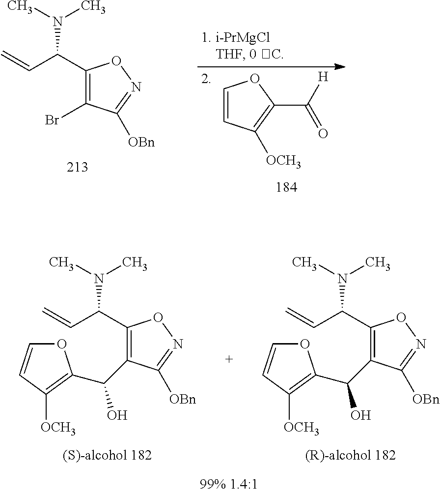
C1(C(N(C)C)C=C)=C(Br)C([OBn])=NO1.C1=CC([OCH3])=C(C(=O)[H])O1.C1(C(C=C)N(C)C)=C(C(O)C2=C([OCH3])C=CO2)C([OBn])=NO1.C1(C(C=C)N(C)C)=C(C(O)C2=C([OCH3])C=CO2)C([OBn])=NO1
